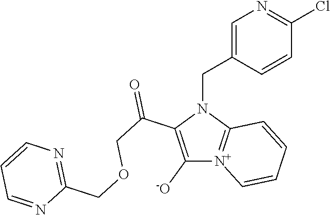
C1([-O])=C(C(COCC2=NC=CC=N2)=O)N(CC2=CN=C(Cl)C=C2)C2=[N+]1C=CC=C2
